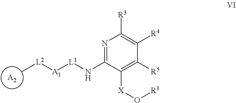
[A2].C[L2][A1][L1]NC1=NC([R3])=C([R4])C([R5])=C1[X]O[R1]
